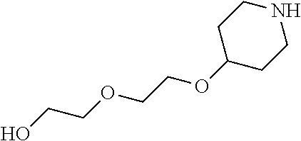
C1C(OCCOCCO)CCNC1
